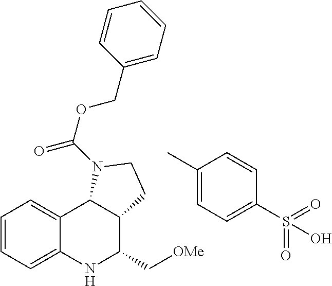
C1=CC=C2C(=C1)C1C(C(C[OMe])N2)CCN1C(=O)OCC1=CC=CC=C1.C1(C)=CC=C(S(=O)(=O)O)C=C1
